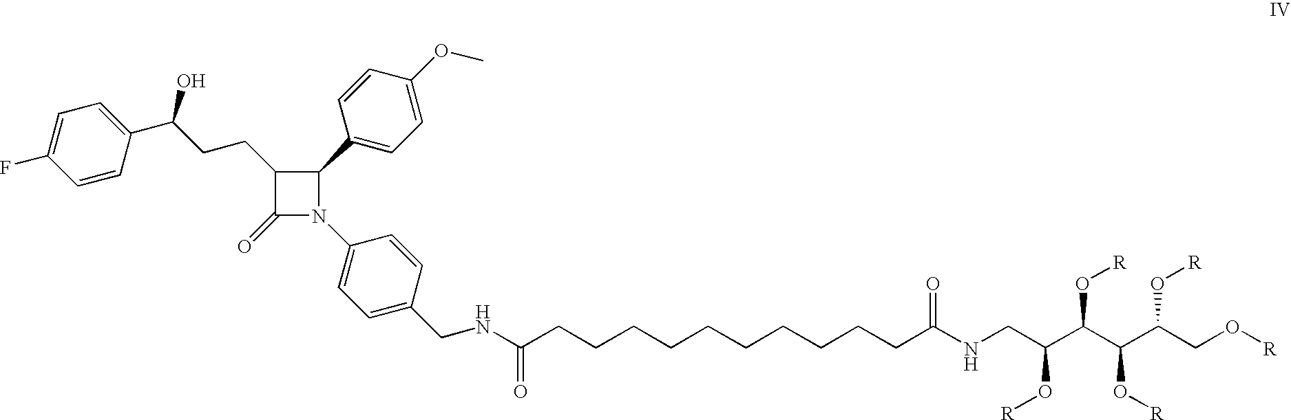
N(C(CCCCCCCCCCC(NCC(C(C(C(CO[R])O[R])O[R])O[R])O[R])=O)=O)CC1=CC=C(N2C(C3=CC=C(OC)C=C3)C(CCC(C3=CC=C(F)C=C3)O)C2=O)C=C1
